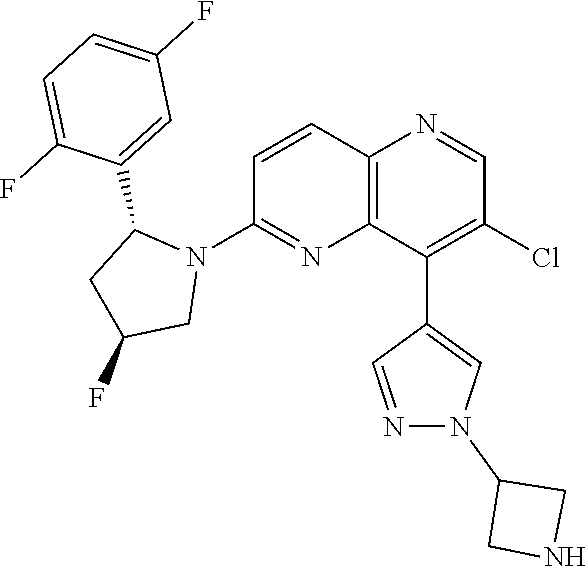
C1=CC2=C(N=C1N1C(C3=CC(F)=CC=C3F)CC(F)C1)C(C1=CN(C3CNC3)N=C1)=C(Cl)C=N2
